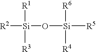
[R2][Si](O[Si]([R5])([R6])[R4])([R1])[R3]
